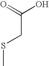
C(CSC)(=O)O
